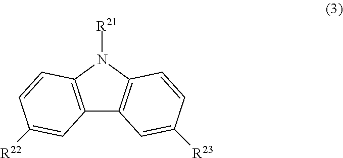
[R22]C1=CC2=C(N([R21])C3=C2C=C([R23])C=C3)C=C1
